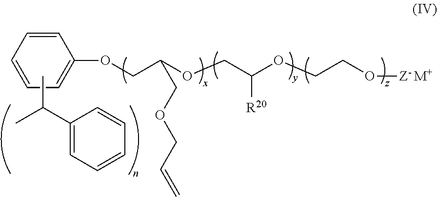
C1=CC=C(OCC(OCC(OCCO[Z- M+])[R20])COCC=C)C=C1.CC(C1=CC=CC=C1)C
